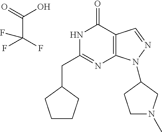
C1(CC2=NC3=C(C(=O)N2)C=NN3C2CCN(C)C2)CCCC1.O=C(C(F)(F)F)O
